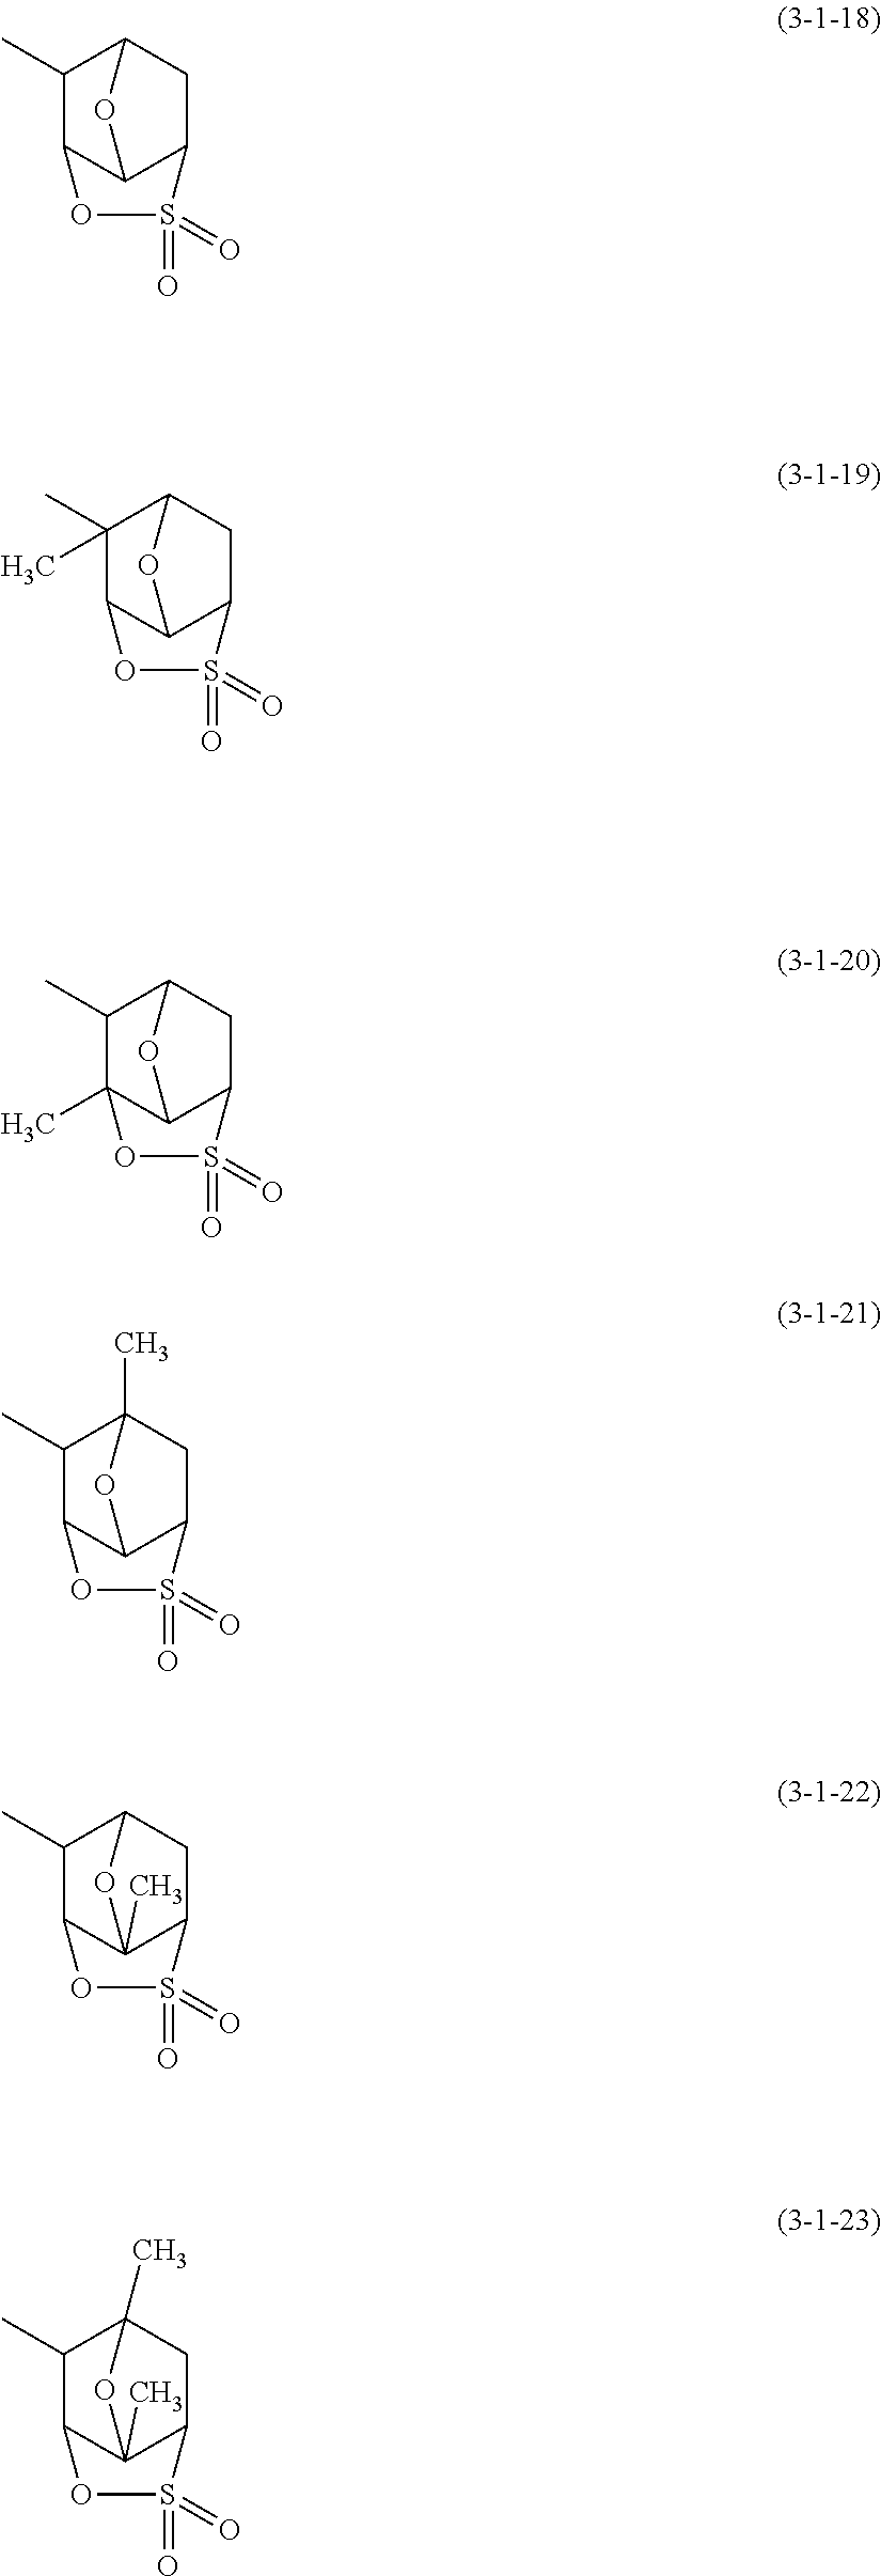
C12C3C(CC(C1C)O3)S(=O)(=O)O2.C12C3C(CC(C1(C)C)O3)S(=O)(=O)O2.C12(C)C3C(CC(C1C)O3)S(=O)(=O)O2.C12C3C(CC(C)(C1C)O3)S(=O)(=O)O2.C12C3(C)C(CC(C1C)O3)S(=O)(=O)O2.C12C3(C)C(CC(C)(C1C)O3)S(=O)(=O)O2
